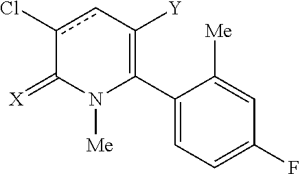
C1(C2=C([Y])cc(Cl)C(=[X])N2[Me])=CC=C(F)C=C1[Me]
